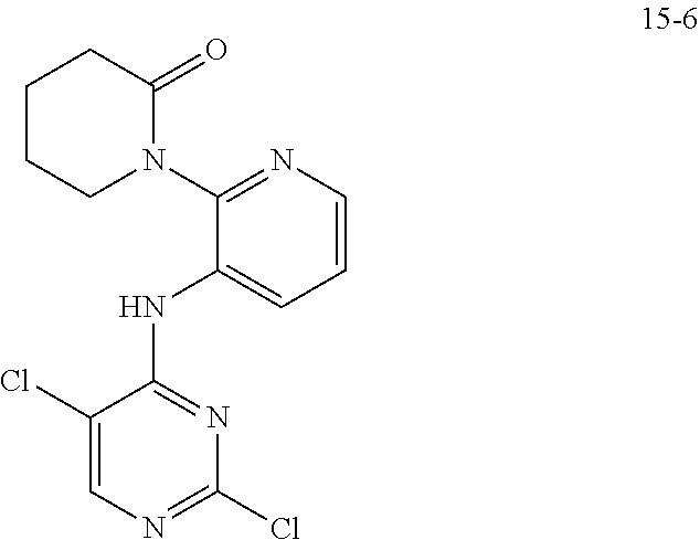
C1=CN=C(N2C(=O)CCCC2)C(NC2=NC(Cl)=NC=C2Cl)=C1
